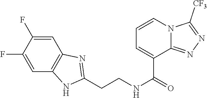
C1=C(F)C(F)=CC2=C1N=C(CCNC(=O)C1=CC=CN3C1=NN=C3[CF3])N2
